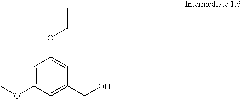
C1=C(OC)C=C(CO)C=C1OCC
